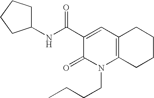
C1(NC(C2=CC3=C(N(CCCC)C2=O)CCCC3)=O)CCCC1
